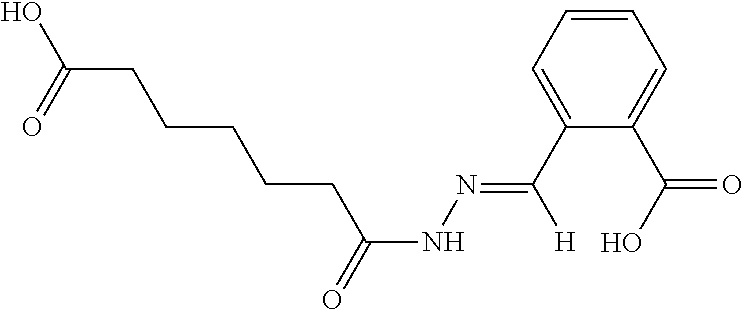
N(NC(=O)CCCCCC(O)=O)=C(C1=CC=CC=C1C(O)=O)[H]
